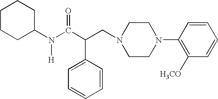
C(CN1CCN(C2=C([H3CO])C=CC=C2)CC1)(C(N(C1CCCCC1)[H])=O)C1=CC=CC=C1
